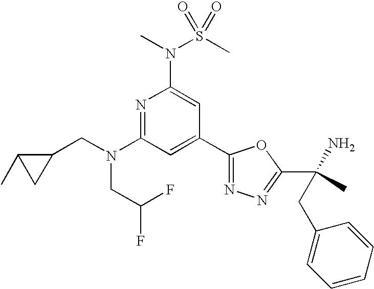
N1=C(N(CC2C(C)C2)CC(F)F)C=C(C2=NN=C(C(N)(C)CC3=CC=CC=C3)O2)C=C1N(C)S(C)(=O)=O
